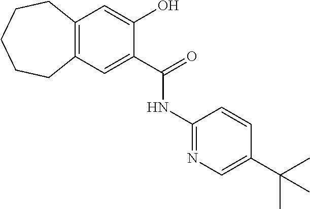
C12=C(C=C(C(=O)NC3=NC=C(C(C)(C)C)C=C3)C(O)=C1)CCCCC2
